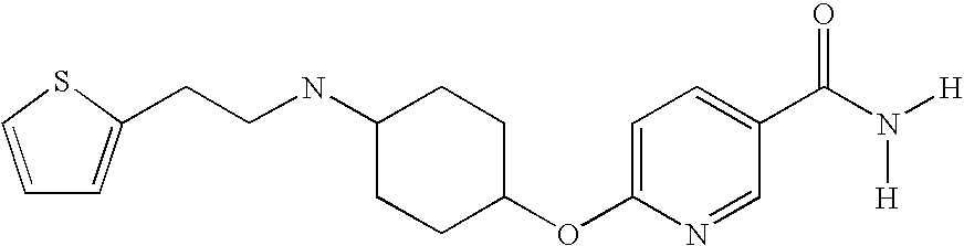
C(CNC1CCC(OC2=CC=C(C(N([H])[H])=O)C=N2)CC1)C1=CC=CS1
